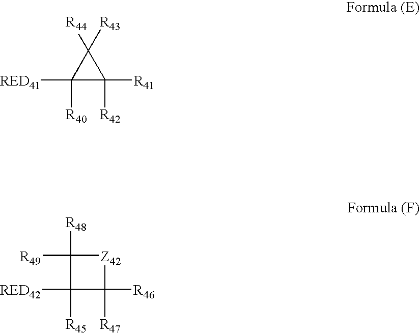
C1([RED41])([R40])C([R41])([R42])C1([R44])[R43].C1([R48])([R49])C([R45])([RED42])C([R46])([R47])[Z42]1
